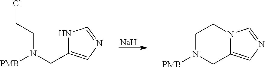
[Na].N1C(CN([PMB])CCCl)=CN=C1.C1N([PMB])CC2=CN=CN2C1
